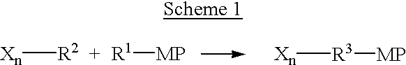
[Xn][R2].[R1][MP].[Xn][R3][MP]
